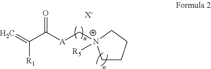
[X-].C=C([R1])C(=O)[A]C[N+]1([R5])CCCC1
